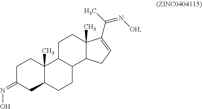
C1C(=NO)CC2C(C)(C1)C1C(CC2)C2C(C)(CC1)C(C(C)=N[OH])=CC2
